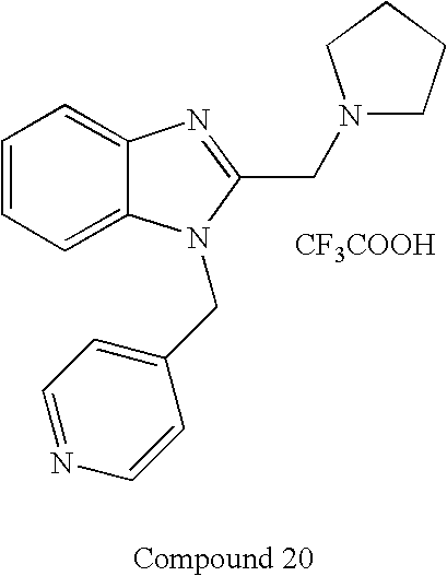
C1=CC=C2C(=C1)N=C(CN1CCCC1)N2CC1=CC=NC=C1.[CF3COOH]
